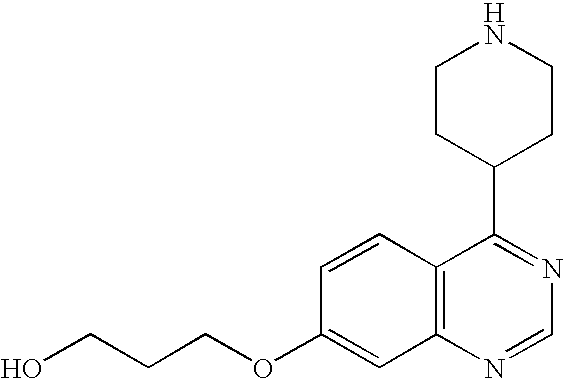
C12=C(N=CN=C1C1CCNCC1)C=C(OCCCO)C=C2
